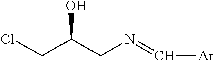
OC(CN=C[Ar])CCl
